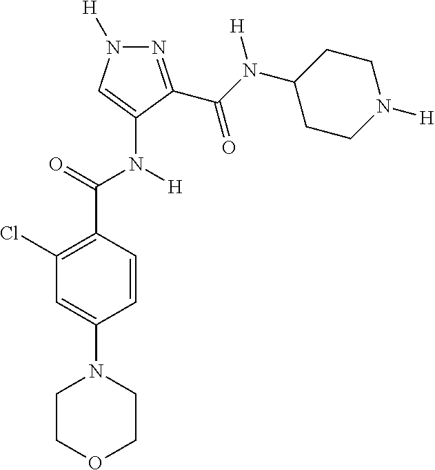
N1=C(C(N(C2CCN([H])CC2)[H])=O)C(N([H])C(C2=C(Cl)C=C(N3CCOCC3)C=C2)=O)=CN1[H]
